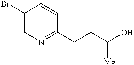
C1(Br)=CN=C(CCC(O)[Me])C=C1
